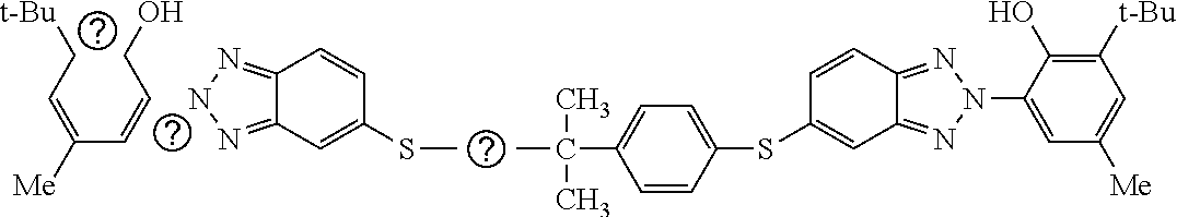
C1=CC(SC2=CC3=NN(C4=CC([Me])=CC([t-Bu])=C4O)N=C3C=C2)=CC=C1C(C)(C)C.CSC1=CC2=NNN=C2C=C1.C(CO)=CC(=CC[t-Bu])[Me]
